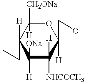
C1([H])([ONa])C([H])([NHCOCH3])C(CO)([H])OC([CH2ONa])([H])C1([H])CC
